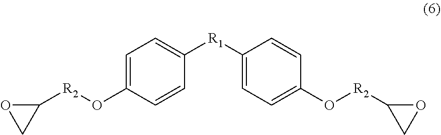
C1=C(O[R2]C2OC2)C=CC([R1]C2=CC=C(O[R2]C3CO3)C=C2)=C1
